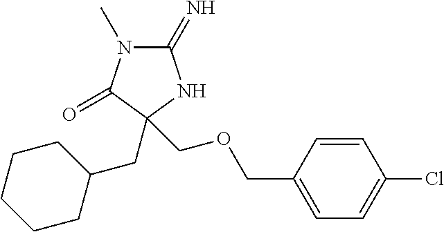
C1(=N)N(C)C(=O)C(CC2CCCCC2)(COCC2=CC=C(Cl)C=C2)N1
